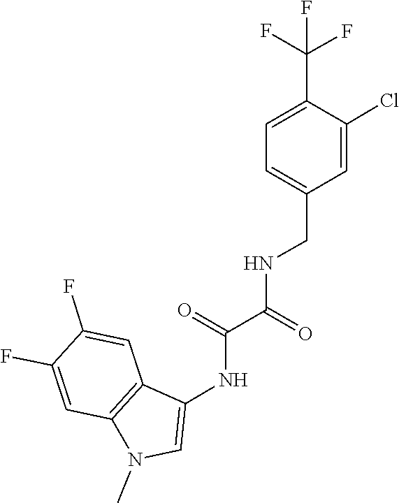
C(=O)(C(NCC1=CC=C(C(F)(F)F)C(Cl)=C1)=O)NC1=CN(C)C2=C1C=C(F)C(F)=C2
